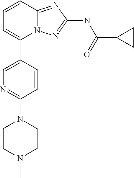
C1=CC2=NC(NC(=O)C3CC3)=NN2C(C2=CN=C(N3CCN(C)CC3)C=C2)=C1
